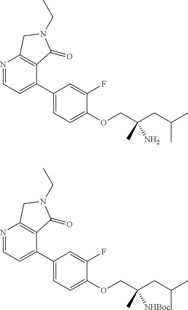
C1(C2=CC=NC3=C2C(=O)N(CC)C3)=CC=C(OCC(CC(C)C)(N)C)C(F)=C1.C1(C2=CC=NC3=C2C(=O)N(CC)C3)=CC=C(OCC(CC(C)C)([NHBoc])C)C(F)=C1
